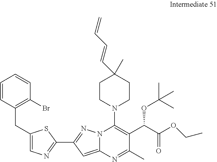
C1=CC(CC2=CN=C(C3=NN4C(=C3)N=C(C)C(C(C(OCC)=O)OC(C)(C)C)=C4N3CCC(C=CC=C)(C)CC3)S2)=C(Br)C=C1
